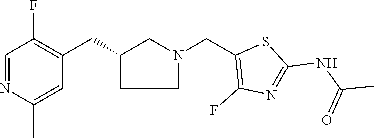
C1C(CC2=C(F)C=NC(C)=C2)CN(CC2=C(F)N=C(NC(C)=O)S2)C1
